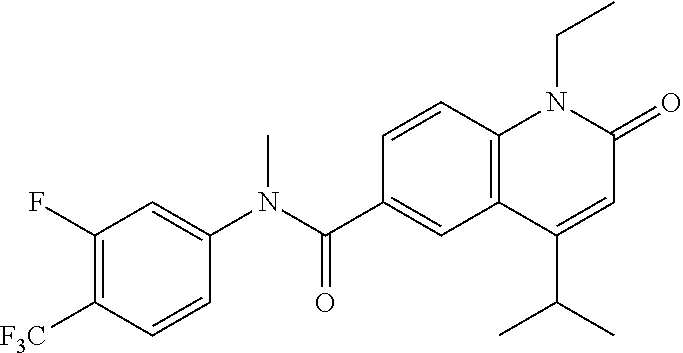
C1(N(C(C2=CC3=C(C=C2)N(CC)C(=O)C=C3C(C)C)=O)C)=CC(F)=C([F3C])C=C1
